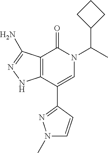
C12=C(C(C3=NN(C)C=C3)=CN(C(C)C3CCC3)C1=O)NN=C2N
